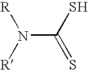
N(C(=S)S)([R])[R]
